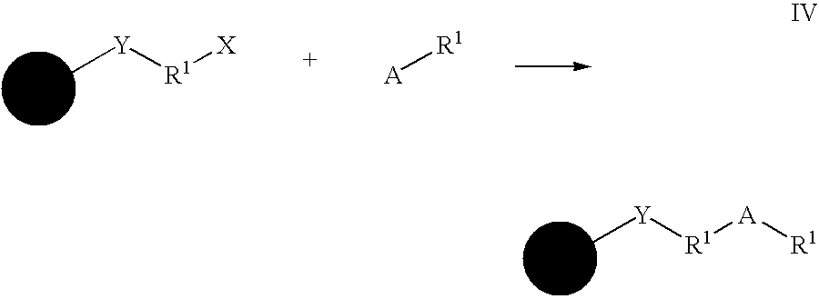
C[Y][R1][X].[A][R1].C[Y][R1][A][R1]
